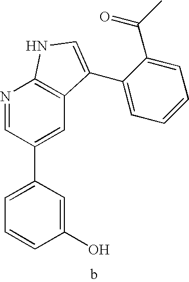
C1(O)=CC(C2=CC3=C(N=C2)NC=C3C2=CC=CC=C2C(C)=O)=CC=C1
